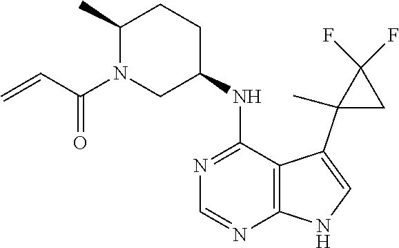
C1(C)N(C(C=C)=O)CC(NC2=NC=NC3=C2C(C2(C)CC2(F)F)=CN3)CC1
